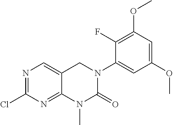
C1(Cl)=NC=C2C(=N1)N(C)C(=O)N(C1=CC(OC)=CC(OC)=C1F)C2
